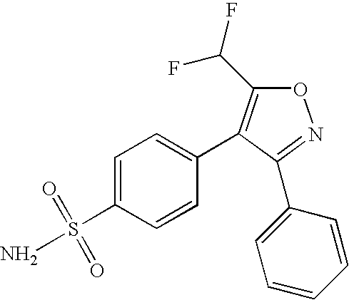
C1(C2=C(C(F)F)ON=C2C2=CC=CC=C2)=CC=C(S(N)(=O)=O)C=C1
